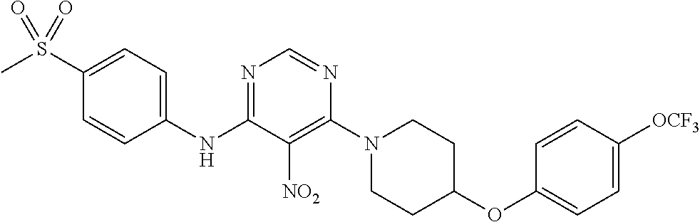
C1(S(C)(=O)=O)=CC=C(NC2=NC=NC(N3CCC(OC4=CC=C([OCF3])C=C4)CC3)=C2[NO2])C=C1
